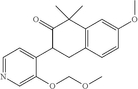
C1(=O)C(C2=CC=NC=C2OCOC)CC2=C(C1(C)C)C=C(OC)C=C2
